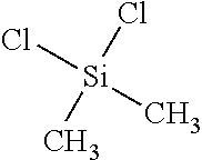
Cl[Si](C)(Cl)C
